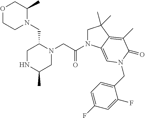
O1CCN(CC2CNC(C)CN2CC(N2CC(C)(C)C3=C(C)C(=O)N(CC4=CC=C(F)C=C4F)C=C23)=O)C(C)C1
